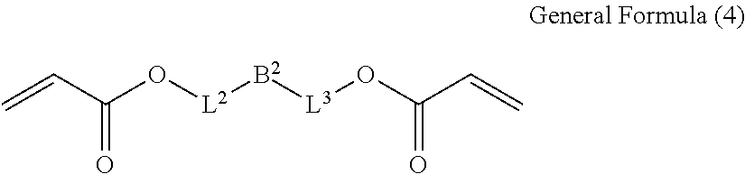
C=CC(O[L2][B2][L3]OC(C=C)=O)=O
